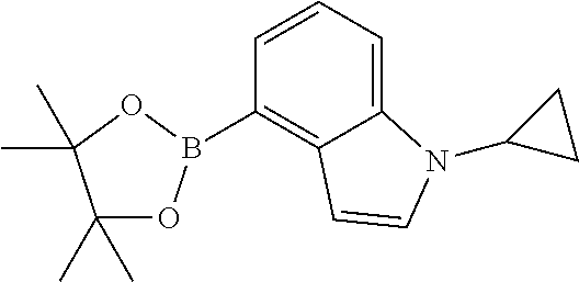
C1(C)(C)OB(C2=C3C(=CC=C2)N(C2CC2)C=C3)OC1(C)C
